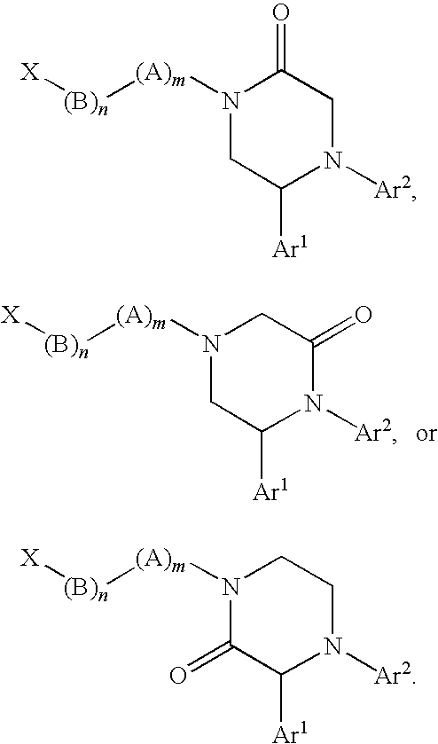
N1([(A)m][(B)n][X])CC([Ar1])N([Ar2])CC1=O.N1([(A)m][(B)n][X])CC([Ar1])N([Ar2])C(=O)C1.N1([(A)m][(B)n][X])C(=O)C([Ar1])N([Ar2])CC1
